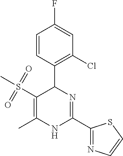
C1=CC(C2C(S(C)(=O)=O)=C(C)NC(C3=NC=CS3)=N2)=C(Cl)C=C1F
